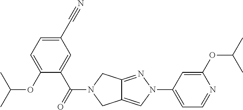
C1(C#N)=CC=C(OC(C)C)C(C(=O)N2CC3=CN(C4=CC=NC(OC(C)C)=C4)N=C3C2)=C1
